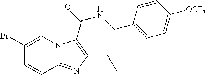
C1(Br)=CN2C(=NC(CC)=C2C(=O)NCC2=CC=C([OCF3])C=C2)C=C1
